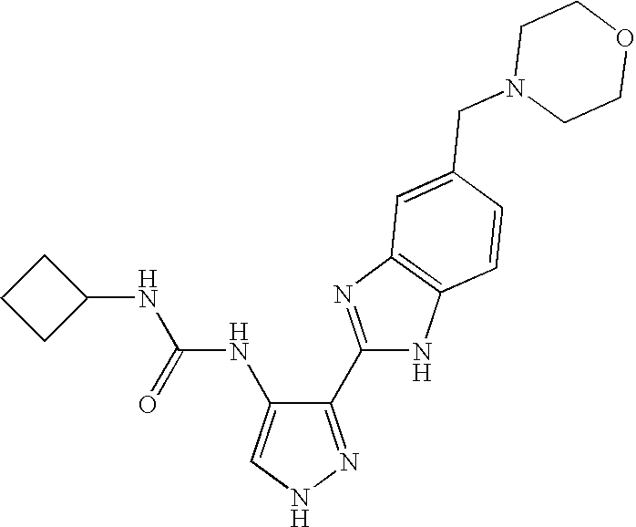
C1(C2=NC3=C(N2)C=CC(CN2CCOCC2)=C3)=NNC=C1NC(NC1CCC1)=O
